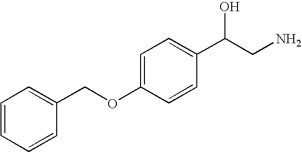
C1=CC=CC(COC2=CC=C(C(CN)O)C=C2)=C1
